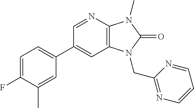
C1=C(F)C(C)=CC(C2=CC3=C(N=C2)N(C)C(=O)N3CC2=NC=CC=N2)=C1
